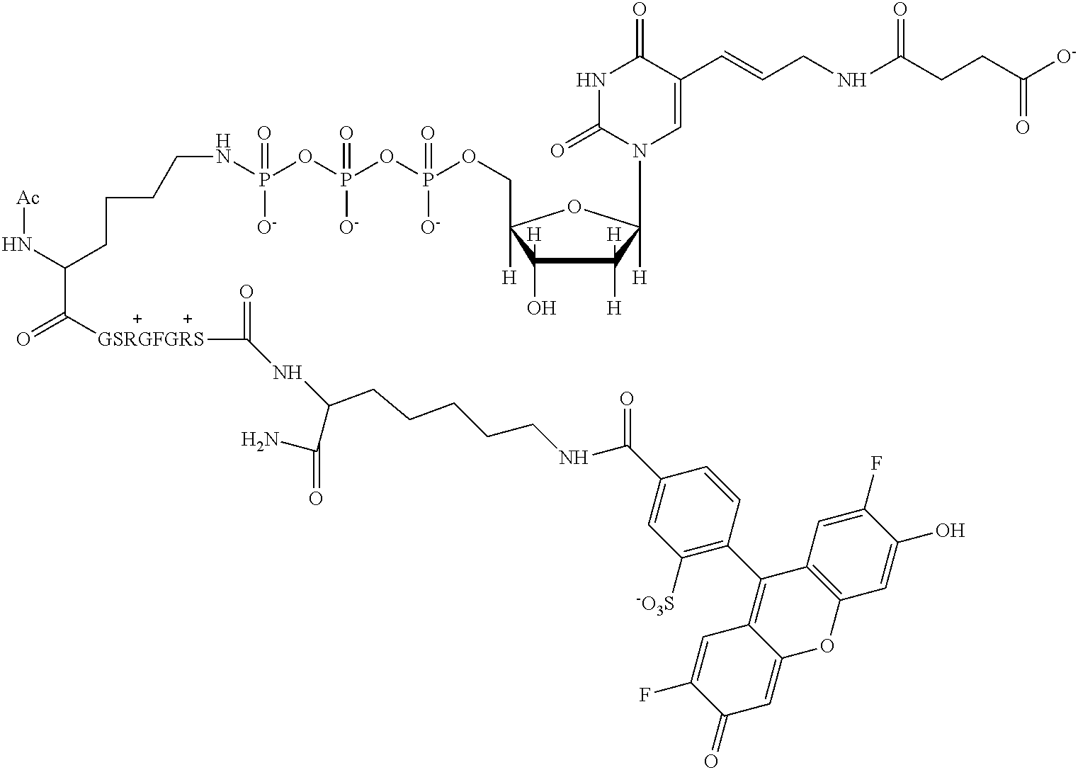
C1([H])([H])C([H])(O)C(COP([O-])(OP([O-])(OP([O-])(NCCCCC(C(=O)[GSRGFGRS]C(=O)NC(C(=O)N)CCCCCNC(=O)C2=CC([-O3S])=C(C3=C4C(=CC(=O)C(F)=C4)OC4=C3C=C(F)C(O)=C4)C=C2)N[Ac])=O)=O)=O)([H])OC1(N1C=C(C=CCNC(CCC([O-])=O)=O)C(=O)NC1=O)[H]
